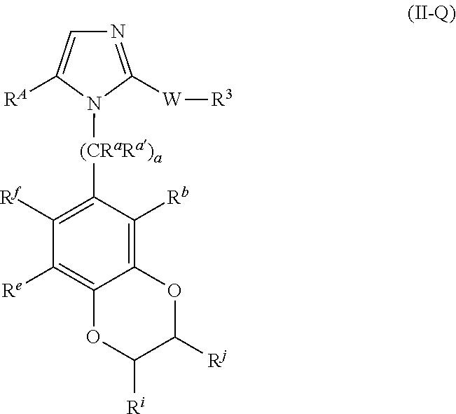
N1=C([W][R3])N([(CRaRa)a]C2=C([Rf])C([Re])=C3C(=C2[Rb])OC([Rj])C([Ri])O3)C([RA])=C1
